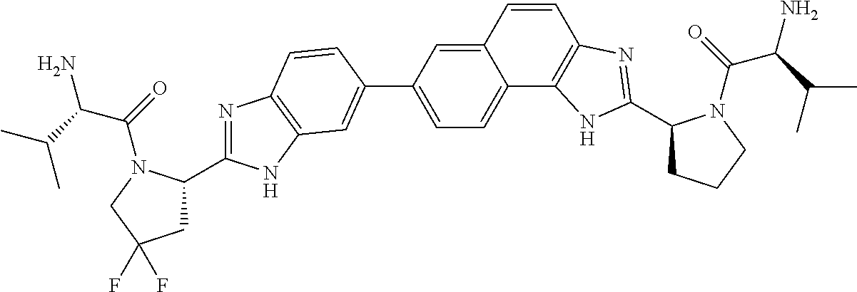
N1=C(C2CC(F)(F)CN2C(=O)C(C(C)C)N)NC2=C1C=CC(C1=CC=C3C(=C1)C=CC1=C3NC(C3CCCN3C(=O)C(C(C)C)N)=N1)=C2
